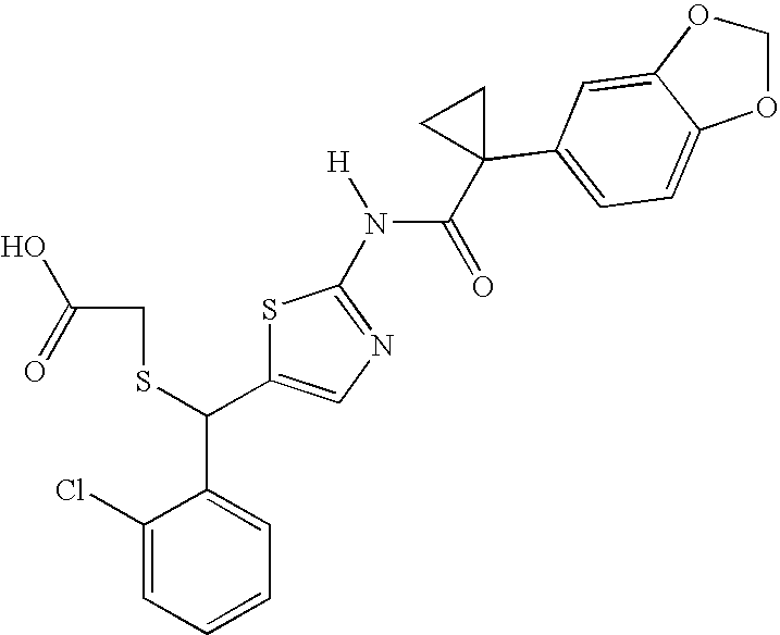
C1(Cl)=CC=CC=C1C(C1=CN=C(N(C(=O)C2(C3=CC=C4C(=C3)OCO4)CC2)[H])S1)SCC(O)=O
